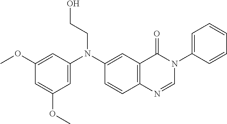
C1(OC)=CC(N(CCO)C2=CC3=C(C=C2)N=CN(C2=CC=CC=C2)C3=O)=CC(OC)=C1
